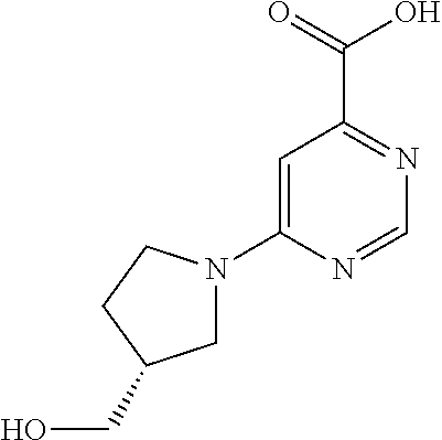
C1=C(N2CC(CO)CC2)N=CN=C1C(=O)O
